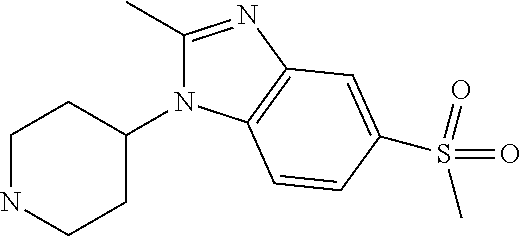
C1NCCC(N2C(C)=NC3=C2C=CC(S(=O)(=O)C)=C3)C1
